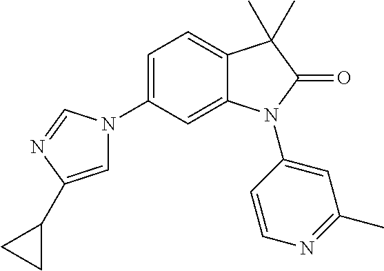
C1=C(N2C=C(C3CC3)N=C2)C=C2C(=C1)C(C)(C)C(=O)N2C1=CC(C)=NC=C1
